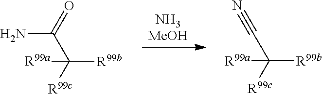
[NH3MeOH].C(C(=O)N)([R99c])([R99b])[R99a].C(C#N)([R99c])([R99b])[R99a]
